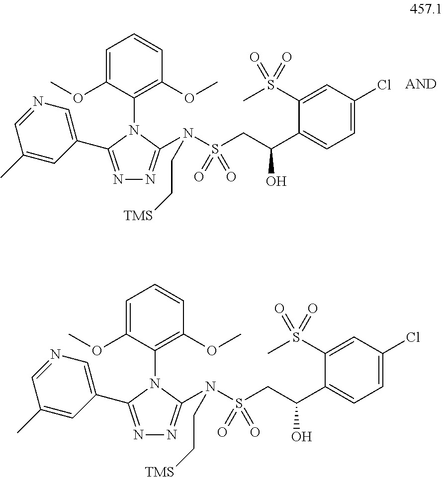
N1=C(C2=CN=CC(C)=C2)N(C2=C(OC)C=CC=C2OC)C(N(S(=O)(CC(O)C2=CC=C(Cl)C=C2S(C)(=O)=O)=O)CC[TMS])=N1.N1=C(C2=CN=CC(C)=C2)N(C2=C(OC)C=CC=C2OC)C(N(S(=O)(CC(O)C2=CC=C(Cl)C=C2S(C)(=O)=O)=O)CC[TMS])=N1
